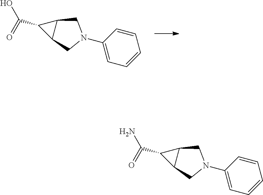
C1(C(=O)O)C2C1CN(C1=CC=CC=C1)C2.C1(C(=O)N)C2C1CN(C1=CC=CC=C1)C2
